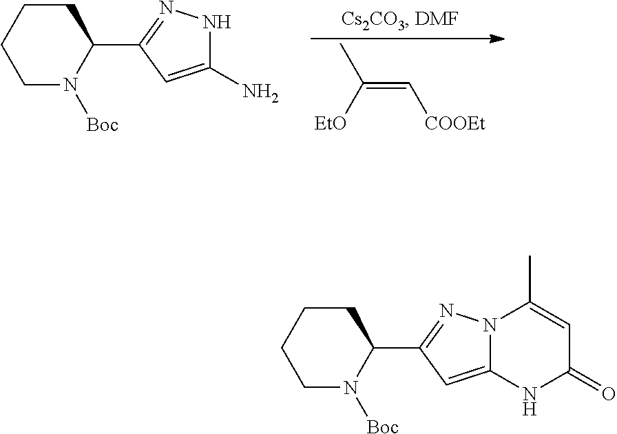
C1CCC(C2=NN3C(=C2)NC(=O)C=C3C)N([Boc])C1.C1CCC(C2=NNC(N)=C2)N([Boc])C1.C(=C[COOEt])([EtO])C
